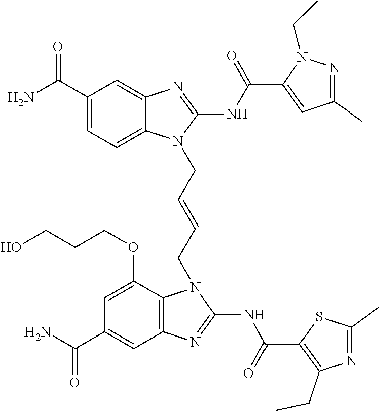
NC(C1=CC=C2C(=C1)N=C(NC(=O)C1=CC(C)=NN1CC)N2CC=CCN1C2=C(C=C(C(N)=O)C=C2OCCCO)N=C1NC(=O)C1=C(CC)N=C(C)S1)=O
